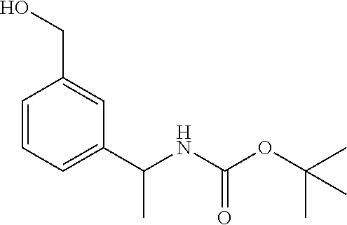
C1=CC=C(C(NC(=O)OC(C)(C)C)C)C=C1CO
